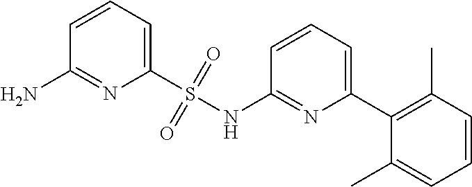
C1=CC=C(C2=C(C)C=CC=C2C)N=C1NS(C1=CC=CC(N)=N1)(=O)=O
